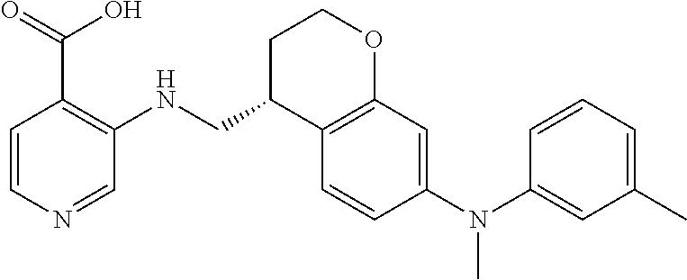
C1=CC(N(C2=CC(C)=CC=C2)C)=CC2=C1C(CNC1=C(C(O)=O)C=CN=C1)CCO2
